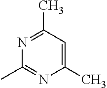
C1(C)=CC(C)=NC(C)=N1
